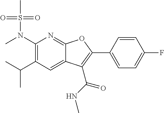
C1(N(C)S(C)(=O)=O)=C(C(C)C)C=C2C(=N1)OC(C1=CC=C(F)C=C1)=C2C(NC)=O
